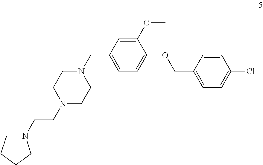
C1(CN2CCN(CCN3CCCC3)CC2)=CC=C(OCC2=CC=C(Cl)C=C2)C(OC)=C1
